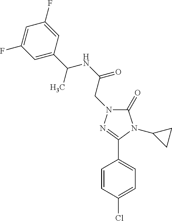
C1(=O)N(CC(NC(C2=CC(F)=CC(F)=C2)C)=O)N=C(C2=CC=C(Cl)C=C2)N1C1CC1
